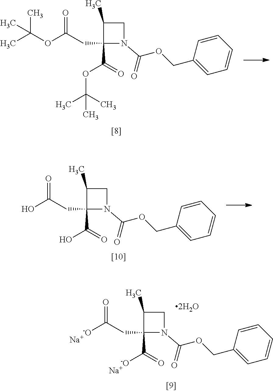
O(C(CC1(C(OC(C)(C)C)=O)N(C(OCC2=CC=CC=C2)=O)CC1C)=O)C(C)(C)C.OC(CC1(C(O)=O)N(C(OCC2=CC=CC=C2)=O)CC1C)=O.[-O]C(CC1(C([-O])=O)N(C(OCC2=CC=CC=C2)=O)CC1C)=O.[Na].[Na]
